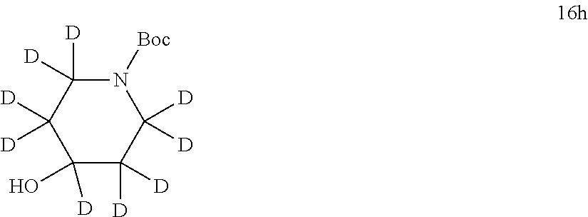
C1(O)([D])C([D])([D])C([D])([D])N([Boc])C([D])([D])C1([D])[D]
